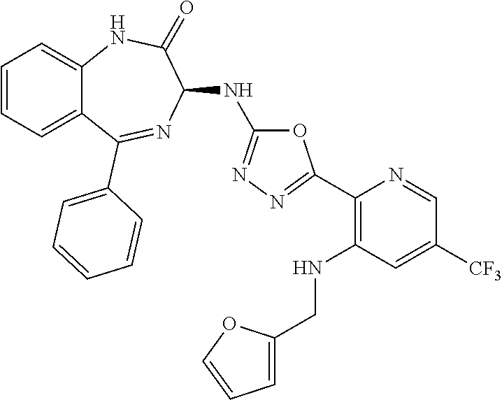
C1(C2=NN=C(NC3C(=O)NC4=CC=CC=C4C(C4=CC=CC=C4)=N3)O2)=C(NCC2=CC=CO2)C=C([CF3])C=N1
